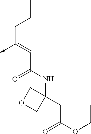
C(C(NC1(CC(OCC)=O)COC1)=O)=C(CCC)->C
